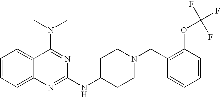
C1=CC=C2C(=C1)C(N(C)C)=NC(NC1CCN(CC3=C(OC(F)(F)F)C=CC=C3)CC1)=N2
